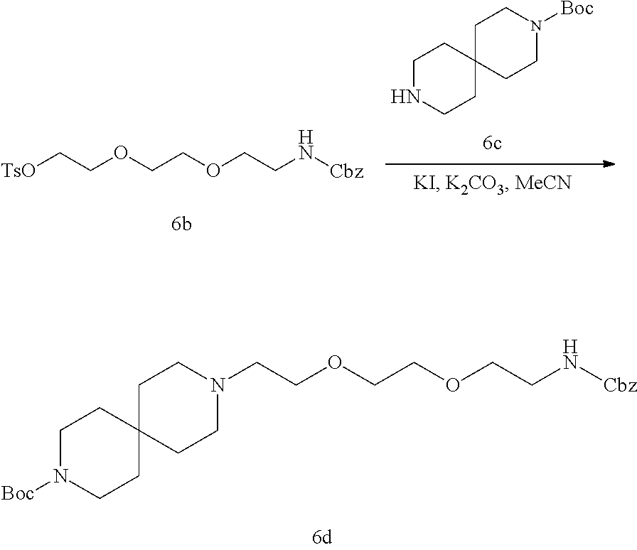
C(COCCOCCN[Cbz])N1CCC2(CCN([Boc])CC2)CC1.[TsO]CCOCCOCCN[Cbz].C1NCCC2(C1)CCN([Boc])CC2
